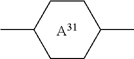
C1(C)CCC(C)CC1.[A31]
